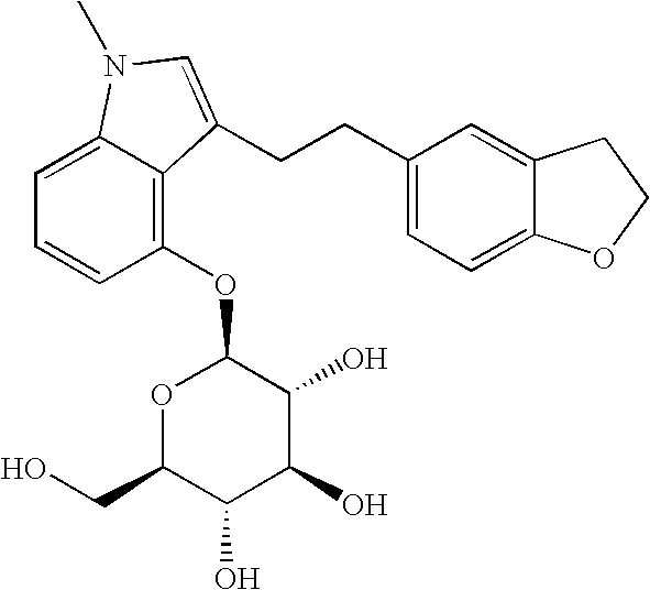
C1(OC2OC(CO)C(O)C(O)C2O)=C2C(=CC=C1)N(C)C=C2CCC1=CC=C2C(=C1)CCO2
